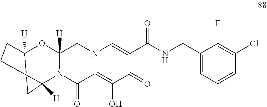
C12([H])CC([H])(N3C(=O)C4=C(O)C(=O)C(C(NCC5=CC=CC(Cl)=C5F)=O)=CN4CC3([H])O1)CC2
